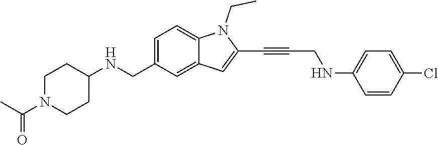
C1N(C(C)=O)CCC(NCC2=CC=C3C(=C2)C=C(C#CCNC2=CC=C(Cl)C=C2)N3CC)C1
